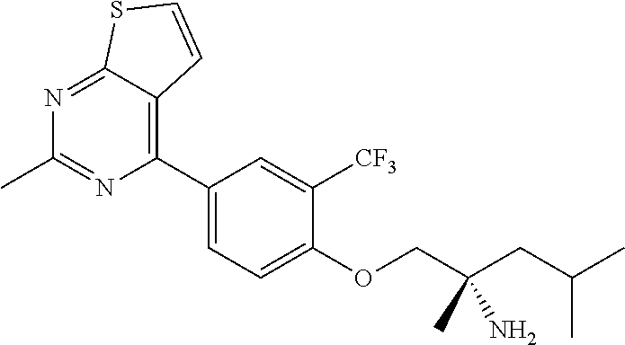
N1=C2C(=C(C3=CC=C(OCC(CC(C)C)(C)N)C([CF3])=C3)N=C1C)C=CS2
